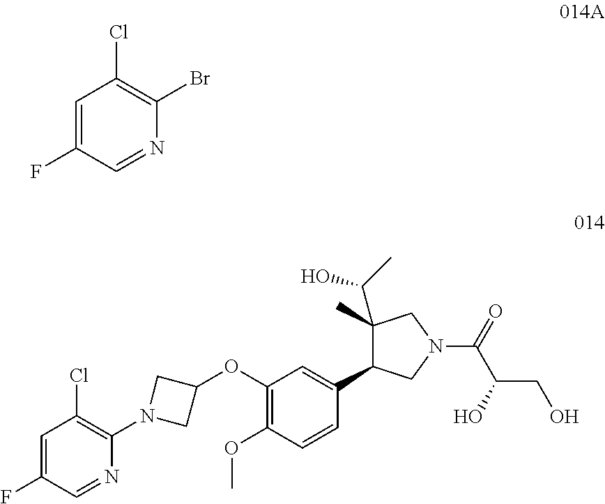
C1=C(F)C=NC(Br)=C1Cl.C1=C(F)C=NC(N2CC(OC3=C(OC)C=CC(C4C(C(O)C)(C)CN(C(C(CO)O)=O)C4)=C3)C2)=C1Cl
